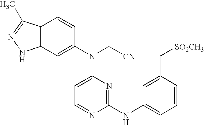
C12=C(C=C(N(C3=CC=NC(NC4=CC=CC(C[SO2CH3])=C4)=N3)C[CN])C=C1)NN=C2C
